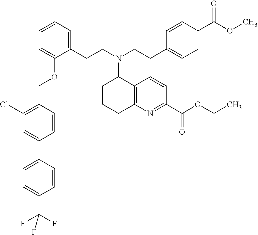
C1=C(C2=CC=C(C(F)(F)F)C=C2)C=CC(COC2=CC=CC=C2CCN(C2C3=C(N=C(C(OCC)=O)C=C3)CCC2)CCC2=CC=C(C(OC)=O)C=C2)=C1Cl
